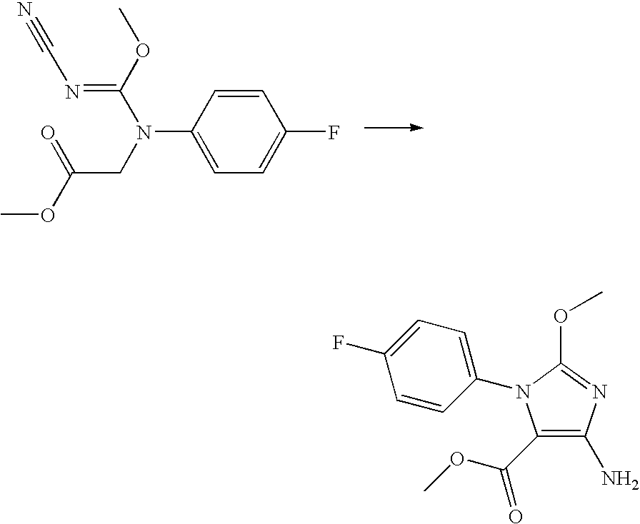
C1=CC(N(C(=NC#N)OC)CC(=O)OC)=CC=C1F.C1(C(=O)OC)=C(N)N=C(OC)N1C1=CC=C(F)C=C1
